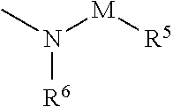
CN([M][R5])[R6]
